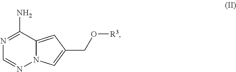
N1=C(N)C2=CC(CO[R3])=CN2N=C1
